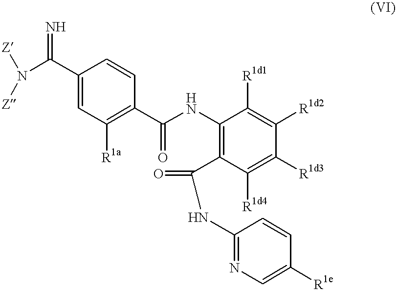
[Z]N([Z])C(C1=CC([R1a])=C(C(NC2=C(C(=O)NC3=NC=C([R1e])C=C3)C([R1d4])=C([R1d3])C([R1d2])=C2[R1d1])=O)C=C1)=N
